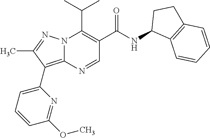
CC1=NN2C(=C1C1=CC=CC(OC)=N1)N=CC(C(NC1C3=C(CC1)C=CC=C3)=O)=C2C(C)C
